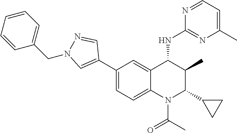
C1(C2=CN(CC3=CC=CC=C3)N=C2)=CC=C2C(=C1)C(NC1=NC(C)=CC=N1)C(C)C(C1CC1)N2C(C)=O
